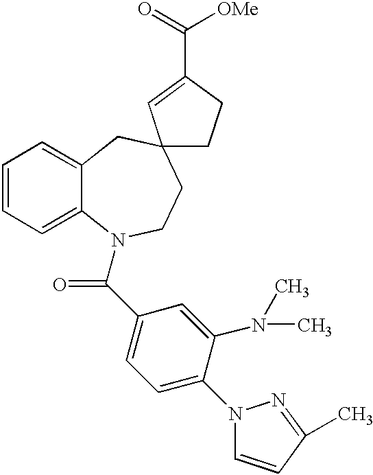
C1=CC=C2C(=C1)CC1(CCN2C(C2=CC=C(N3C=CC(C)=N3)C(N(C)C)=C2)=O)CCC(C(=O)[OMe])=C1
